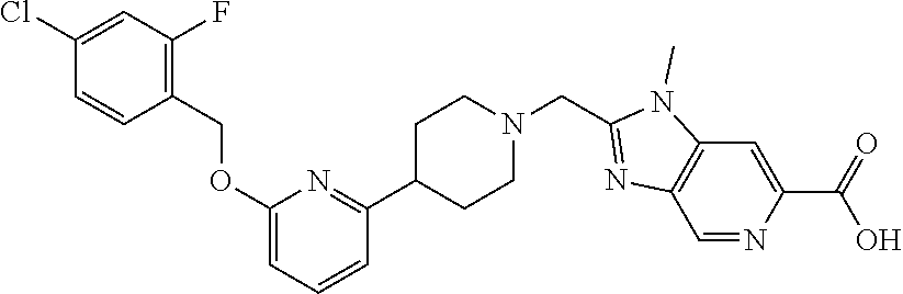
C1=C(C(=O)O)N=CC2=C1N(C)C(CN1CCC(C3=NC(OCC4=C(F)C=C(Cl)C=C4)=CC=C3)CC1)=N2
